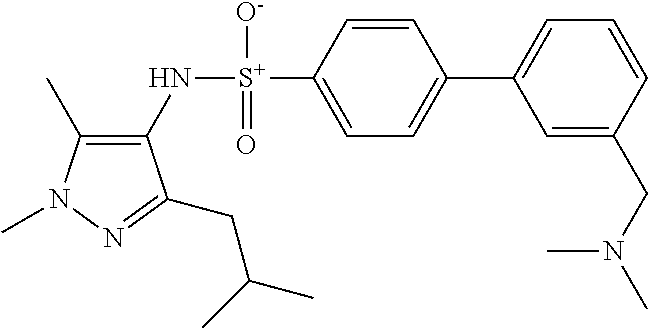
C1(C)=C(N[S+](C2=CC=C(C3=CC=CC(CN(C)C)=C3)C=C2)([O-])=O)C(CC(C)C)=NN1C
